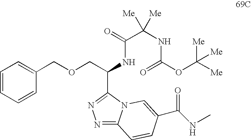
C1=CC=CC(COCC(NC(C(NC(OC([Me])([Me])[Me])=O)([Me])[Me])=O)C2=NN=C3N2C=C(C(=O)NC)C=C3)=C1
